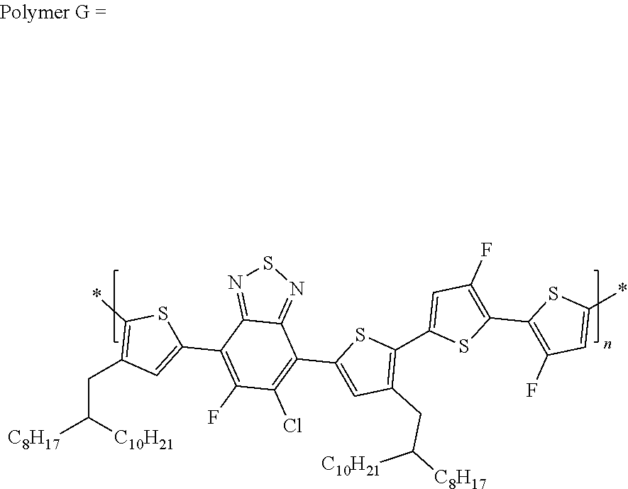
C1(C2=CC(F)=C(C3=C(F)C=C(*)S3)S2)=C(CC([C8H17])[C10H21])C=C(C2=C(Cl)C(F)=C(C3=CC(CC([C8H17])[C10H21])=C(*)S3)C3=NSN=C23)S1
